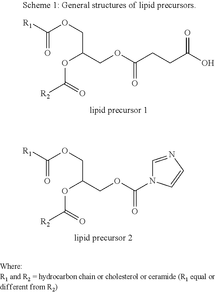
[R1]C(OCC(COC(N1C=NC=C1)=O)OC([R2])=O)=O.[R1]C(OCC(COC(CCC(O)=O)=O)OC([R2])=O)=O
